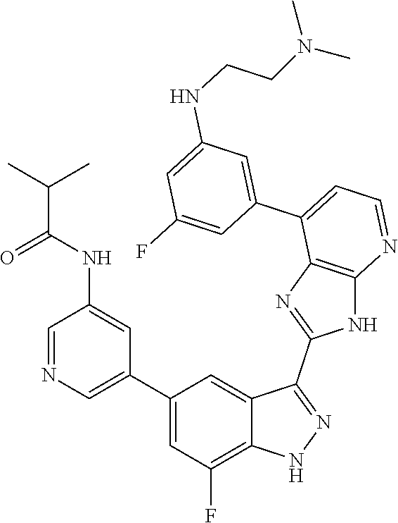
C1=NC=C(C2=CC(F)=C3C(=C2)C(C2=NC4=C(N2)N=CC=C4C2=CC(NCCN(C)C)=CC(F)=C2)=NN3)C=C1NC(C(C)C)=O
